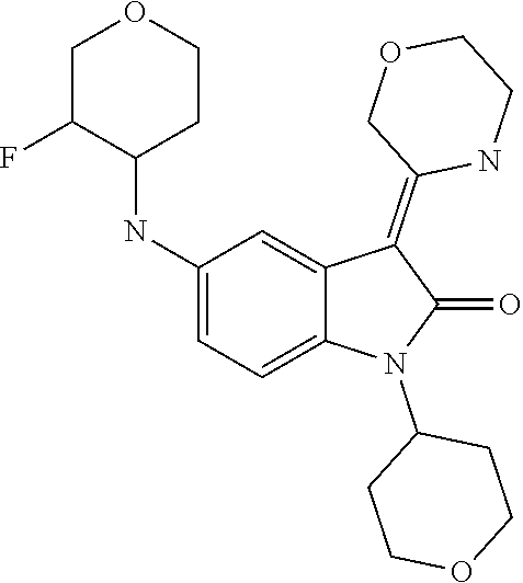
C1(NC2C(F)COCC2)=CC=C2C(=C1)C(=C1COCCN1)C(=O)N2C1CCOCC1
